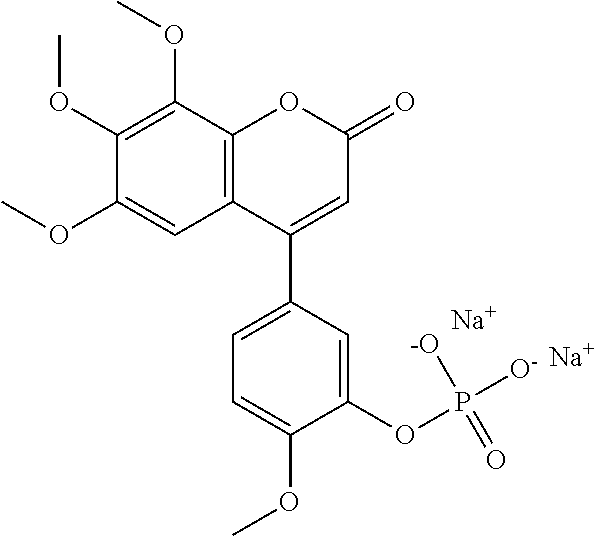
C1(OC)=C(OC)C2=C(C=C1OC)C(C1=CC=C(OC)C(OP(=O)([-O])[O-])=C1)=CC(=O)O2.[Na].[Na]
